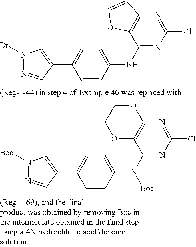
C1=CC(NC2=NC(Cl)=NC3=C2OC=C3)=CC=C1C1=CN(Br)N=C1.C1=CC(N(C2=NC(Cl)=NC3=C2OCCO3)[Boc])=CC=C1C1=CN([Boc])N=C1
